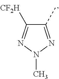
C1(C)=NN(C)N=C1[CF2H]
